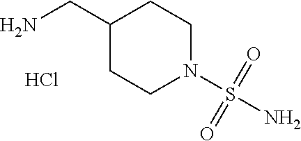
C1(CN)CCN(S(=O)(=O)N)CC1.Cl
